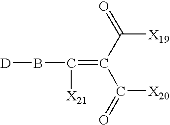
B(C(=C(C(=O)[X19])C(=O)[X20])[X21])[D]
